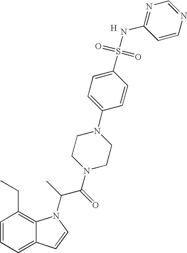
C1=CC=C2C(=C1CC)N(C(C(N1CCN(C3=CC=C(S(=O)(=O)NC4=NC=NC=C4)C=C3)CC1)=O)C)C=C2.[H]
